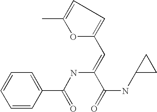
C1=CC(C(NC(=CC2=CC=C(C)O2)C(=O)NC2CC2)=O)=CC=C1
